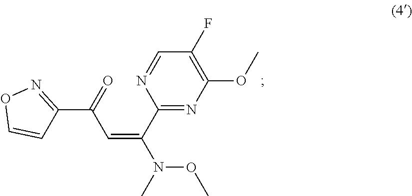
C(=C(N(C)OC)C1=NC(OC)=C(F)C=N1)C(=O)C1=NOC=C1
